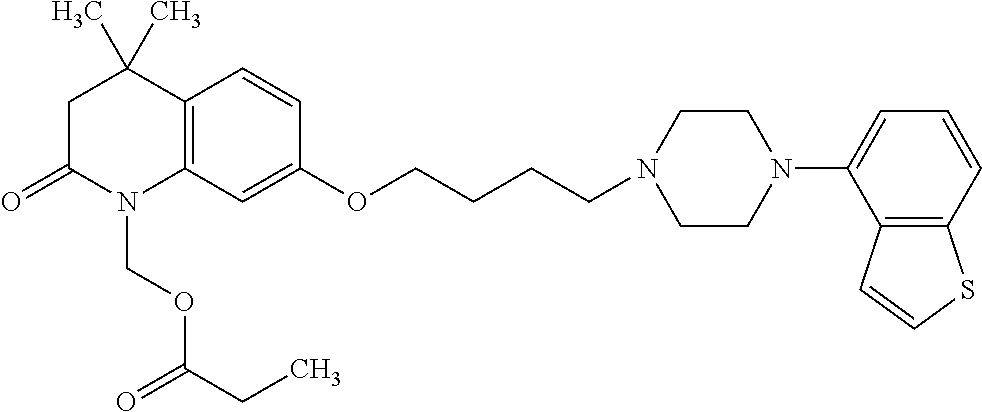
C1C(=O)N(COC(CC)=O)C2=C(C1(C)C)C=CC(OCCCCN1CCN(C3=CC=CC4=C3C=CS4)CC1)=C2
